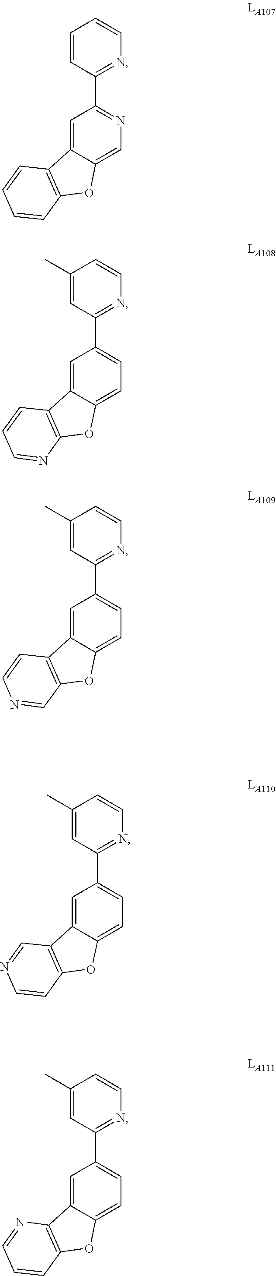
C1=C2C(=CN=C1C1=NC=CC=C1)OC1=C2C=CC=C1.C1=C2C(=CC=C1C1=NC=CC(C)=C1)OC1=C2C=CC=N1.C1=C2C(=CC=C1C1=NC=CC(C)=C1)OC1=C2C=NC=C1.C1=C2C(=CC=C1C1=NC=CC(C)=C1)OC1=C2N=CC=C1.C1=C2C(=CC=C1C1=NC=CC(C)=C1)OC1=C2C=CN=C1
